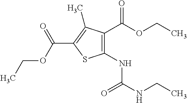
C1(NC(=O)NCC)=C(C(OCC)=O)C(C)=C(C(OCC)=O)S1
